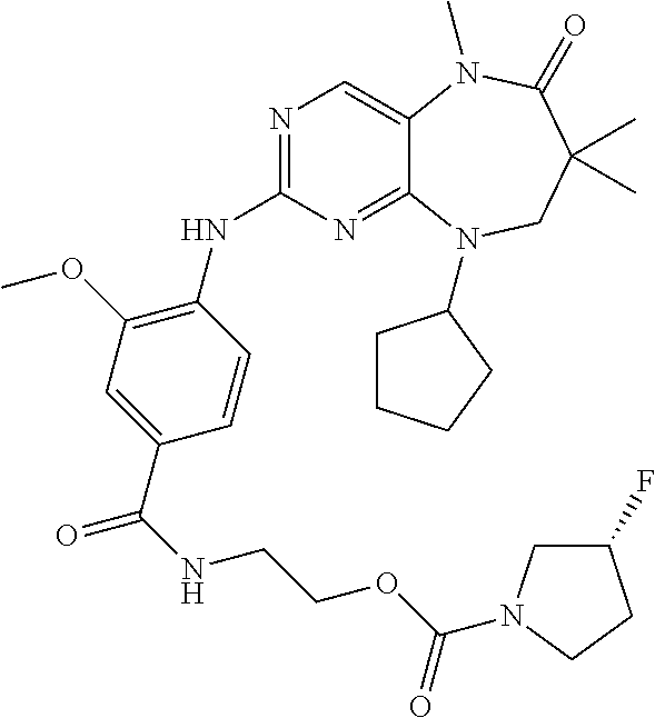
N1=C(NC2=C(OC)C=C(C(NCCOC(=O)N3CC(F)CC3)=O)C=C2)N=C2C(=C1)N(C)C(=O)C(C)(C)CN2C1CCCC1
